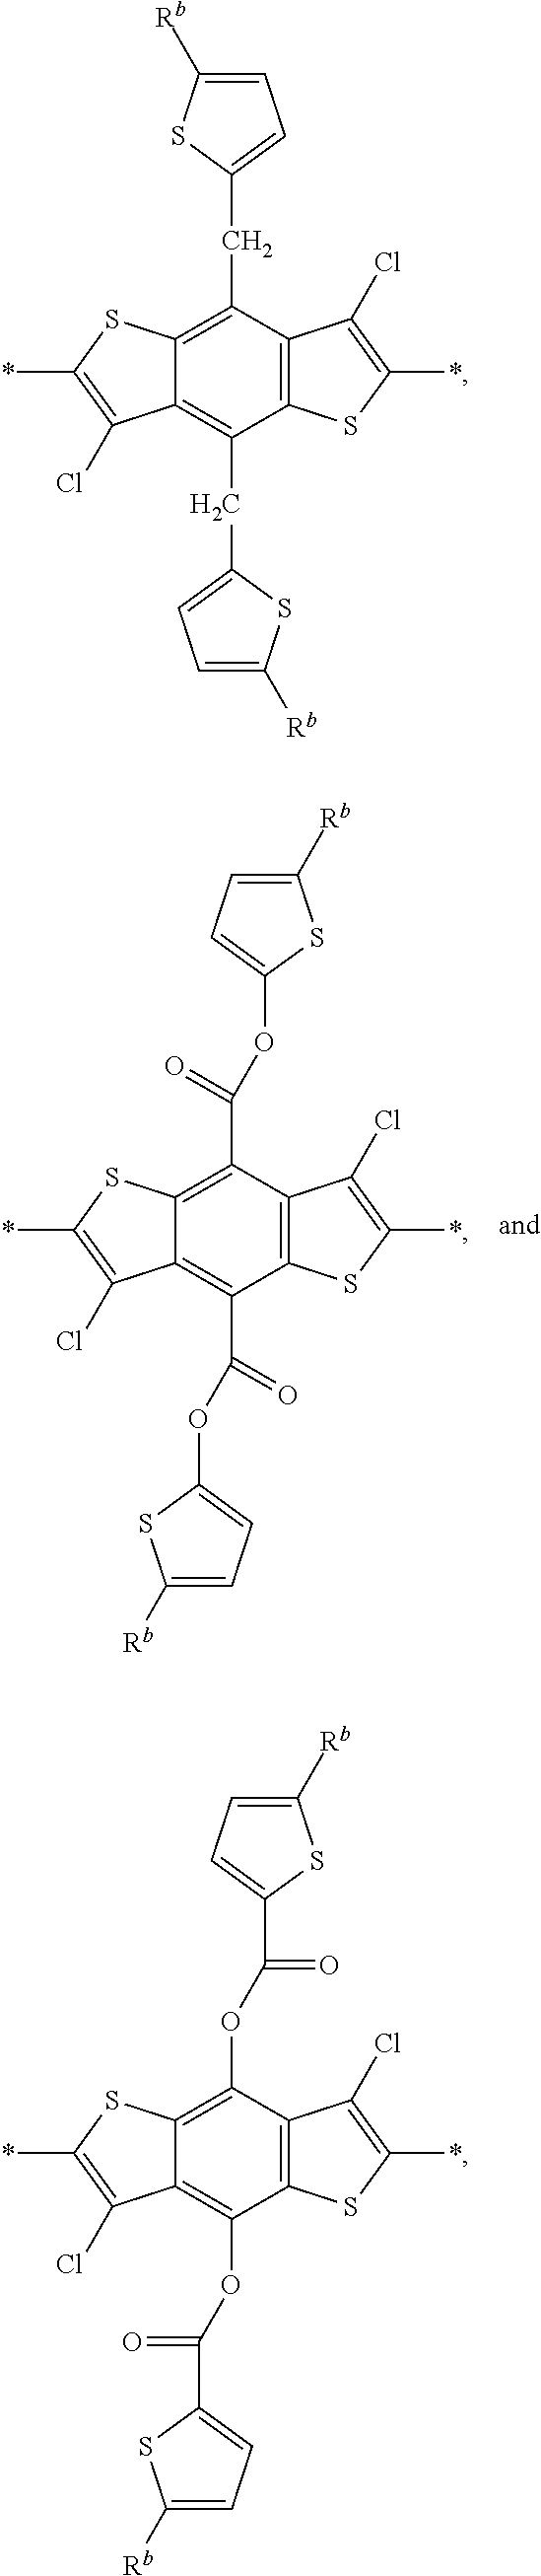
C12=C(C(=O)OC3=CC=C([Rb])S3)C3=C(SC(*)=C3Cl)C(C(OC3=CC=C([Rb])S3)=O)=C1C(Cl)=C(*)S2.C12=C(CC3=CC=C([Rb])S3)C3=C(C(CC4=CC=C([Rb])S4)=C1C(Cl)=C(*)S2)SC(*)=C3Cl.C12=C(OC(C3=CC=C([Rb])S3)=O)C3=C(SC(*)=C3Cl)C(OC(C3=CC=C([Rb])S3)=O)=C1C(Cl)=C(*)S2
